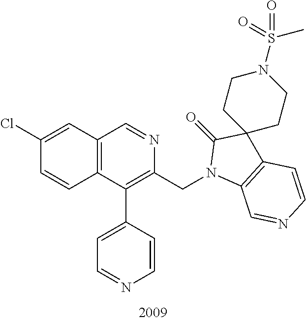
C1(Cl)=CC2=C(C=C1)C(C1=CC=NC=C1)=C(CN1C3=C(C=CN=C3)C3(C1=O)CCN(S(=O)(C)=O)CC3)N=C2
